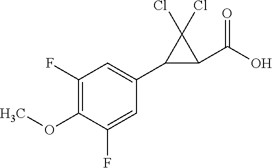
C1(C(O)=O)C(Cl)(Cl)C1C1=CC(F)=C(OC)C(F)=C1
